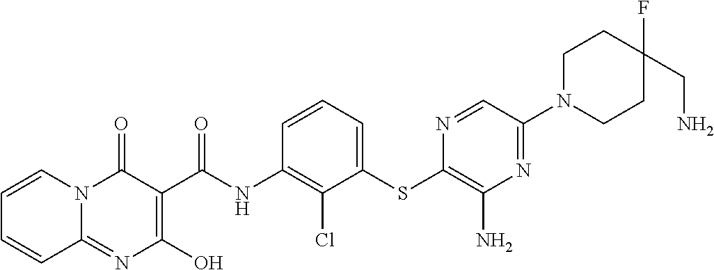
C12=NC(O)=C(C(NC3=C(Cl)C(SC4=C(N)N=C(N5CCC(F)(CN)CC5)C=N4)=CC=C3)=O)C(=O)N1C=CC=C2
